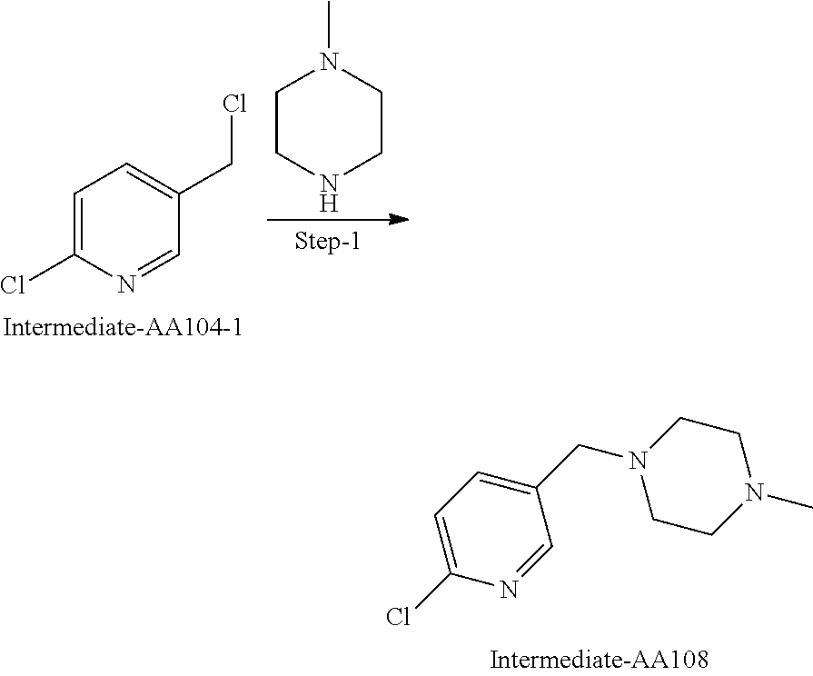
C1=C(Cl)N=CC(CCl)=C1.CN1CCNCC1.C1(CN2CCN(C)CC2)=CC=C(Cl)N=C1
